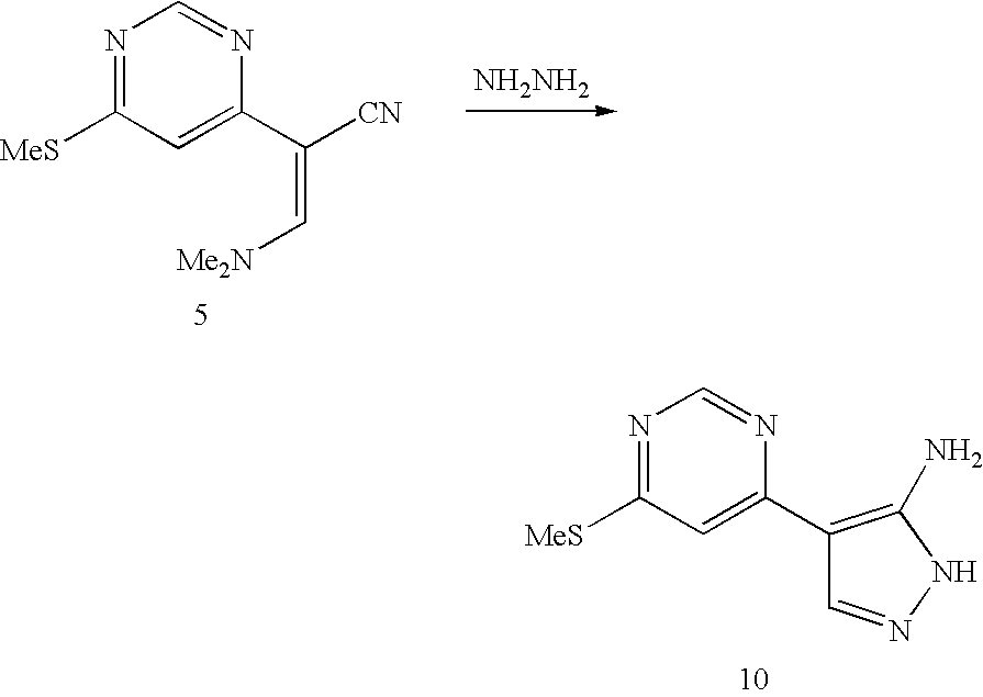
N1=C([MeS])C=C(C2=C(N)NN=C2)N=C1.N1=C([MeS])C=C(C([CN])=C[Me2N])N=C1.[NH2NH2]
